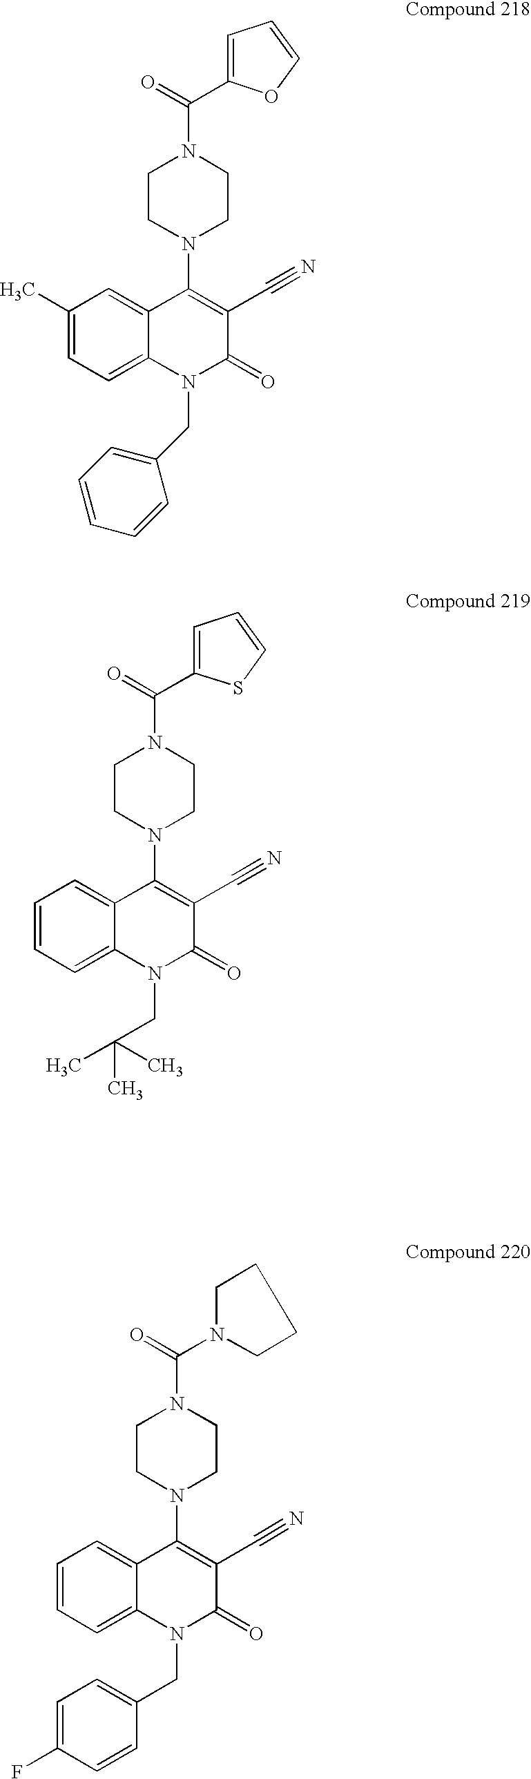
C1=C(C(=O)N2CCN(C3=C(C#N)C(=O)N(CC4=CC=CC=C4)C4=CC=C(C)C=C34)CC2)OC=C1.C1=C(C(=O)N2CCN(C3=C(C#N)C(=O)N(CC(C)(C)C)C4=CC=CC=C34)CC2)SC=C1.C(=O)(N1CCN(C2=C(C#N)C(=O)N(CC3=CC=C(F)C=C3)C3=CC=CC=C23)CC1)N1CCCC1
